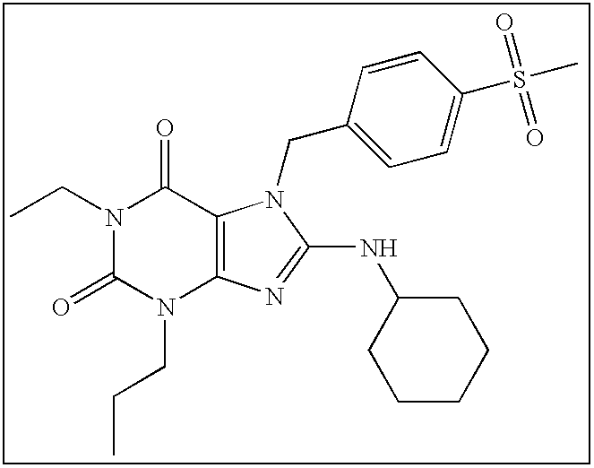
CCN1C(=O)N(CCC)C2=C(C1=O)N(CC1=CC=C(S(C)(=O)=O)C=C1)C(NC1CCCCC1)=N2
